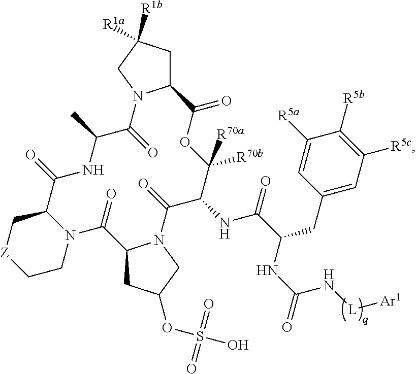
C12CC([R1a])([R1b])CN1C(=O)C(C)NC(=O)C1C[Z]CCN1C(=O)C1CC(OS(O)(=O)=O)CN1C(=O)C(NC(C(NC(=O)N[L][Ar1])CC1=CC([R5c])=C([R5b])C([R5a])=C1)=O)C([R70b])([R70a])OC2=O
